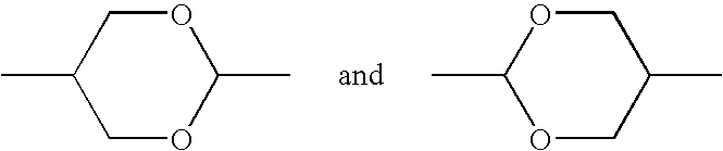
CC1COC(C)OC1.CC1OCC(C)CO1
